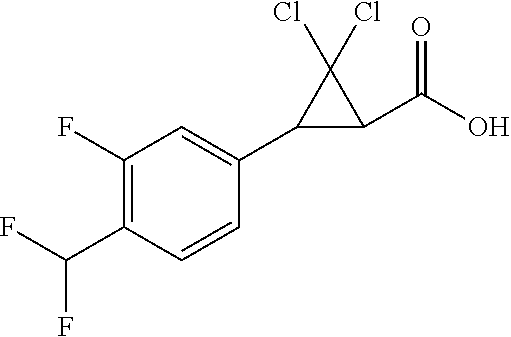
C1(F)=C(C(F)F)C=CC(C2C(C(O)=O)C2(Cl)Cl)=C1
